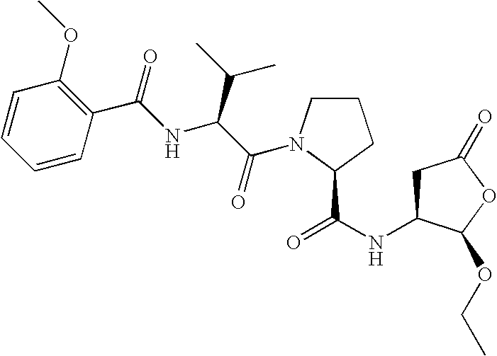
C1C(NC(=O)C2N(C(C(NC(C3=C(OC)C=CC=C3)=O)C(C)C)=O)CCC2)C(OCC)OC1=O
